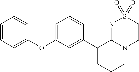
C1=C(OC2=CC=CC=C2)C=C(C2CCCN3C2=NS(=O)(=O)CC3)C=C1
